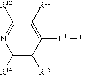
C1([R14])=C([R15])C([L11]*)=C([R11])C([R12])=N1
